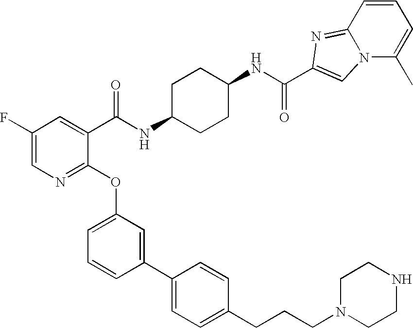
C1(F)=CN=C(OC2=CC=CC(C3=CC=C(CCCN4CCNCC4)C=C3)=C2)C(C(NC2CCC(NC(=O)C3=CN4C(C)=CC=CC4=N3)CC2)=O)=C1
